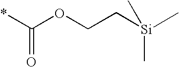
*C(OCC[Si](C)(C)C)=O
